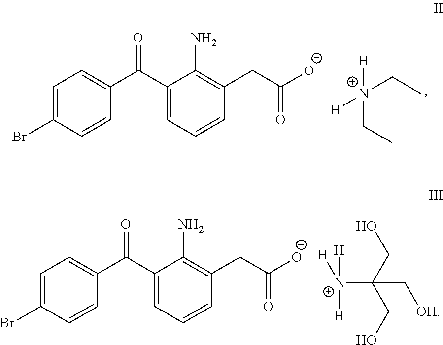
C1=C(Br)C=CC(C(C2=CC=CC(CC([O-])=O)=C2N)=O)=C1.C([N+]([H])(CC)[H])C.C1=C(Br)C=CC(C(C2=CC=CC(CC([O-])=O)=C2N)=O)=C1.C([N+]([H])([H])[H])(C[OH])(CO)CO
